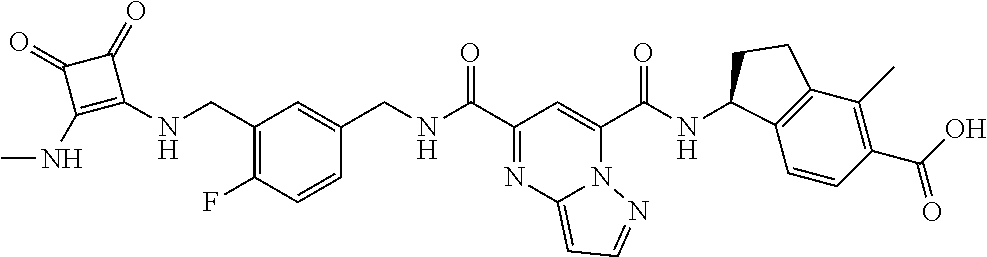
C1(C(=O)NCC2=CC(CNC3=C(NC)C(=O)C3=O)=C(F)C=C2)=NC2=CC=NN2C(C(=O)NC2C3=C(C(C)=C(C(O)=O)C=C3)CC2)=C1
